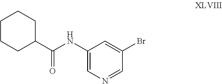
C1(NC(=O)C2CCCCC2)=CN=CC(Br)=C1
